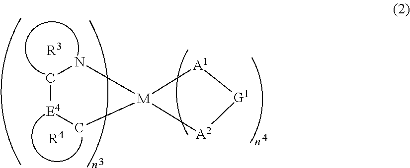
C1[E4]C[M]2(N1)[A1][G1][A2]2.[R3].[R4]
